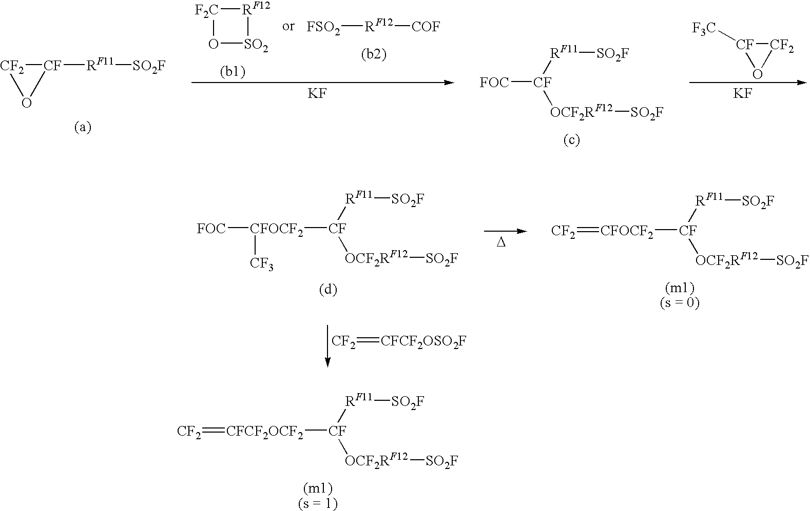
[CFOCF2]([CF]([RF11][SO2F])[OCF2RF12][SO2F])([FOC])[CF3].[D].[CFOCF2]([CF]([RF11][SO2F])[OCF2RF12][SO2F])=[CF2].[CF2]=[CFCF2OSO2F].[CFCF2OCF2]([CF]([RF11][SO2F])[OCF2RF12][SO2F])=[CF2].[CF2]1[CF]([RF11][SO2F])O1.[F2C]1O[SO2][RF12]1.[FSO2][RF12][COF].[KF].[CF2]1[CF]([F3C])O1.[KF].[FOC][CF]([RF11][SO2F])[OCF2RF12][SO2F]
